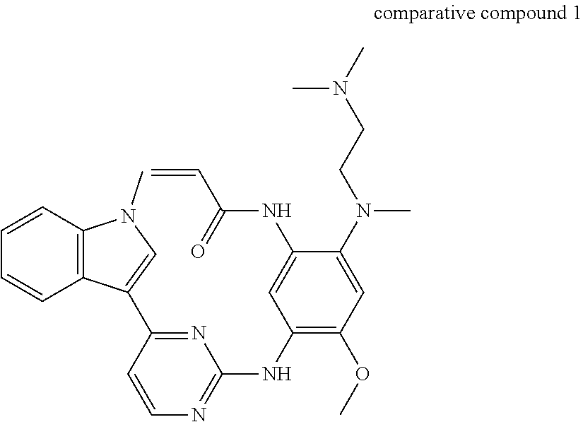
C1(NC2=NC=CC(C3=CN(C)C4=C3C=CC=C4)=N2)=C(OC)C=C(N(CCN(C)C)C)C(NC(C=C)=O)=C1
